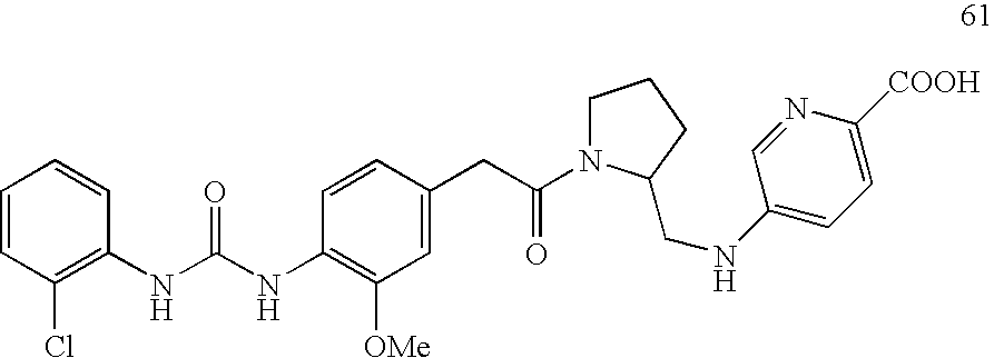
C1=CC=CC(NC(NC2=C([OMe])C=C(CC(N3CCCC3CNC3=CC=C([COOH])N=C3)=O)C=C2)=O)=C1Cl
